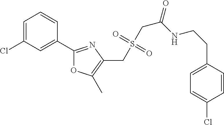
C1=C(Cl)C=C(C2=NC(CS(CC(=O)NCCC3=CC=C(Cl)C=C3)(=O)=O)=C(C)O2)C=C1
